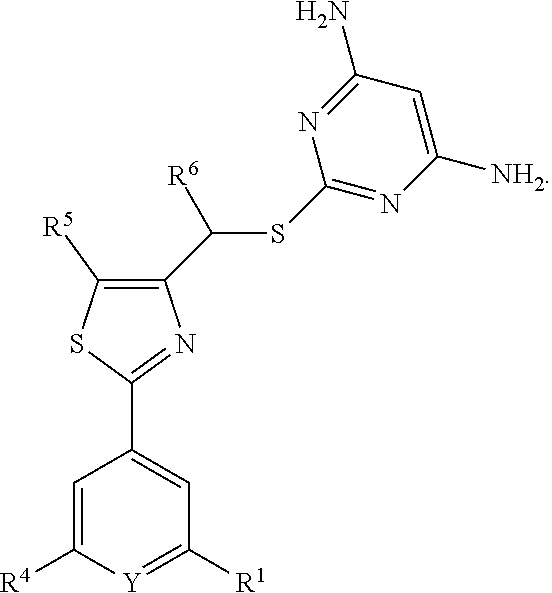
C1(C(SC2=NC([NH2])=CC(N)=N2)[R6])=C([R5])SC(C2=CC([R1])=[Y]C([R4])=C2)=N1
